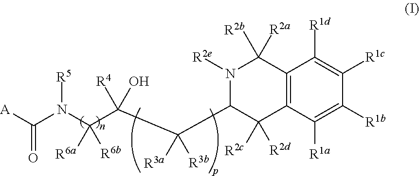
C12=C(C([R1a])=C([R1b])C([R1c])=C1[R1d])C([R2c])([R2d])C(C([R3a])([R3b])C(O)([R4])C(N(C([A])=O)[R5])([R6a])[R6b])N([R2e])C2([R2a])[R2b]
